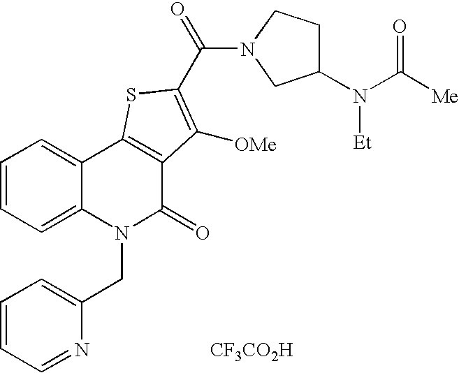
N1(C(=O)C2=C([OMe])C3=C(C4=CC=CC=C4N(CC4=CC=CC=N4)C3=O)S2)CC(N(C([Me])=O)[Et])CC1.[CF3CO2H]
